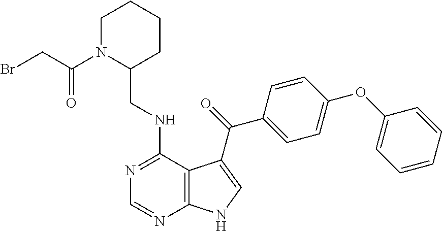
C1=CC=CC(OC2=CC=C(C(=O)C3=CNC4=C3C(NCC3CCCCN3C(CBr)=O)=NC=N4)C=C2)=C1
